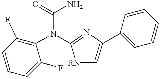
C1=CC(F)=C(N(C(=O)N)C2=NC(C3=CC=CC=C3)=C[RN]2)C(F)=C1
